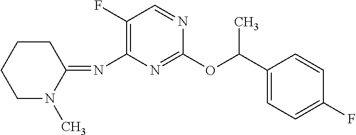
C1(OC(C2=CC=C(F)C=C2)C)=NC(N=C2N(C)CCCC2)=C(F)C=N1
